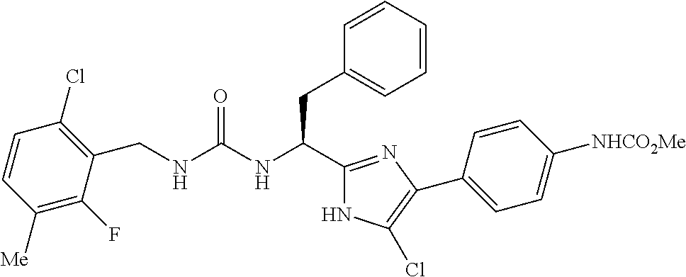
C1(CNC(NC(CC2=CC=CC=C2)C2=NC(C3=CC=C([NHCO2Me])C=C3)=C(Cl)N2)=O)=C(Cl)C=CC([Me])=C1F
